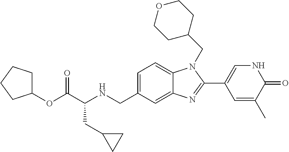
C1=C(CNC(C(OC2CCCC2)=O)CC2CC2)C=C2C(=C1)N(CC1CCOCC1)C(C1=CNC(=O)C(C)=C1)=N2
